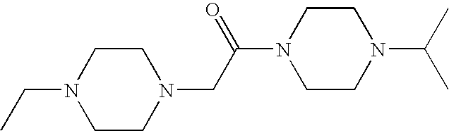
C1CN(CC(N2CCN(C(C)C)CC2)=O)CCN1CC
